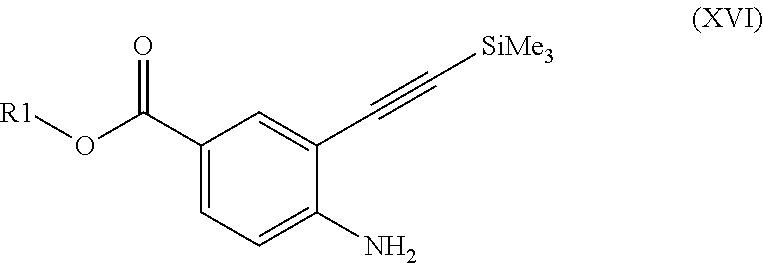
C1(C(O[R1])=O)=CC=C(N)C(C#C[SiMe3])=C1
